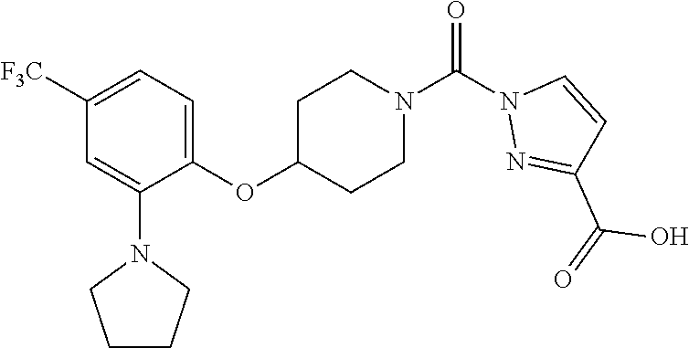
C1([F3C])=CC=C(OC2CCN(C(N3N=C(C(=O)O)C=C3)=O)CC2)C(N2CCCC2)=C1
